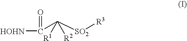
[HOHN]C(C([SO2][R3])([R1])[R2])=O
